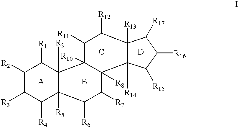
C1([R2])C([R3])C([R4])C2([R5])C([R9])(C1[R1])C1([R10])C([R8])(C([R7])C2[R6])C2([R14])C([R13])(C([R12])C1[R11])C([R17])C([R16])C2[R15]
